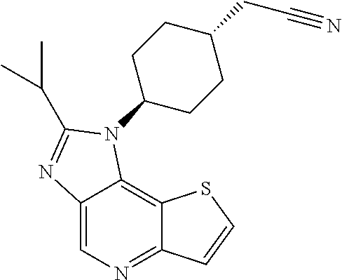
C1(CC#N)CCC(N2C3=C4C(=NC=C3N=C2C(C)C)C=CS4)CC1
